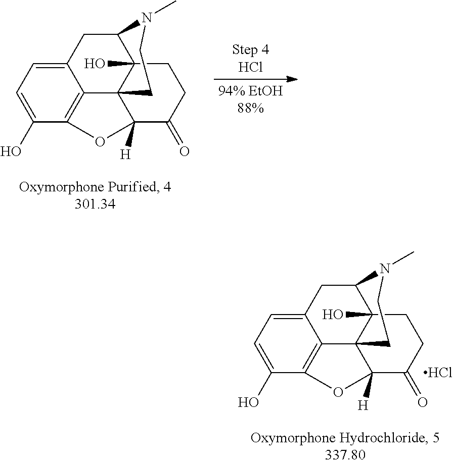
C12=CC=C(O)C3=C1C14C(O)(C(C2)N(C)CC1)CCC(=O)C4([H])O3.C12=CC=C(O)C3=C1C14C(O)(C(C2)N(C)CC1)CCC(=O)C4([H])O3.Cl
